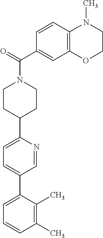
C1(C)=C(C)C(C2=CC=C(C3CCN(C(C4=CC5=C(C=C4)N(C)CCO5)=O)CC3)N=C2)=CC=C1
